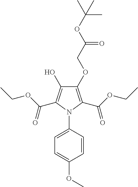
C1(OCC(OC(C)(C)C)=O)=C(C(OCC)=O)N(C2=CC=C(OC)C=C2)C(C(OCC)=O)=C1O
